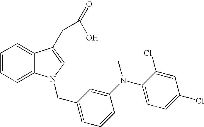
C1=CC=C2C(=C1)C(CC(=O)O)=CN2CC1=CC=CC(N(C2=CC=C(Cl)C=C2Cl)C)=C1
